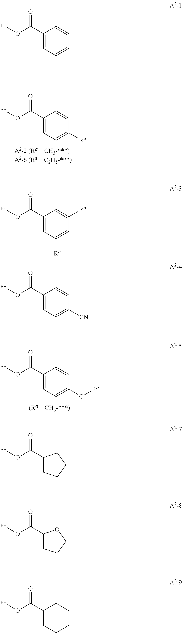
C1(C(O[**])=O)=CC=C([Ra])C=C1.C1(C(O[**])=O)=CC=C(O[Ra])C=C1.C1(C(O[**])=O)=CC=CC=C1.C1(C(O[**])=O)=CC([Ra])=CC([Ra])=C1.C1(C(O[**])=O)CCCC1.C1(C(O[**])=O)CCCO1.C1(C(O[**])=O)CCCCC1.C1(C(O[**])=O)=CC=C([CN])C=C1
